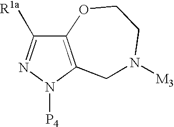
C12=C(N([P4])N=C1[R1a])CN([M3])CCO2
